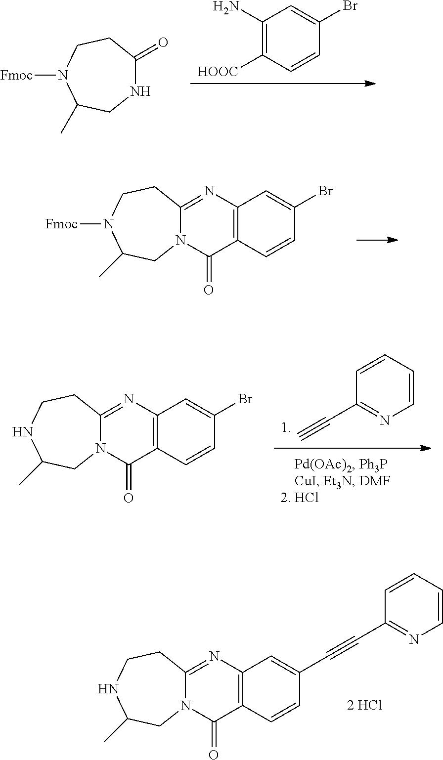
C1(N)=C([HOOC])C=CC(Br)=C1.N1C(=O)CCN([Fmoc])C(C)C1.C12=C(N=C3N(C1=O)CC(C)N([Fmoc])CC3)C=C(Br)C=C2.C1(C#CC2=CC3=C(C(=O)N4C(=N3)CCNC(C)C4)C=C2)=NC=CC=C1.C1(C#C)=NC=CC=C1.C12=C(N=C3N(C1=O)CC(C)NCC3)C=C(Br)C=C2
